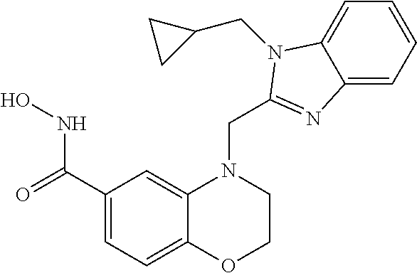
C1(C(=O)NO)=CC=C2C(=C1)N(CC1=NC3=CC=CC=C3N1CC1CC1)CCO2
